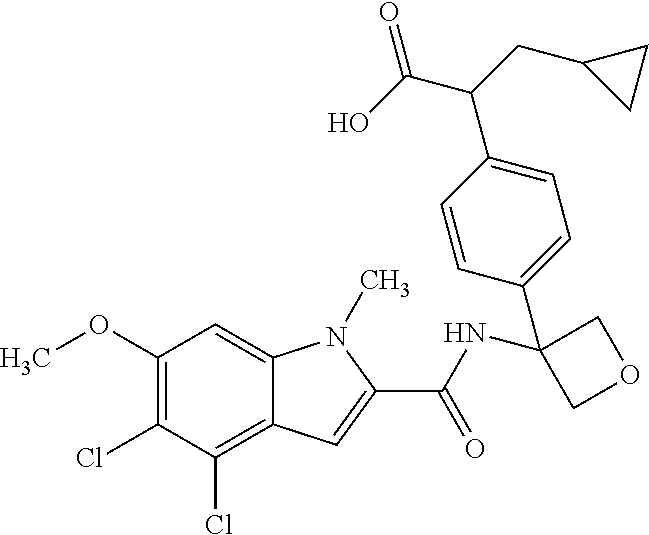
C1(OC)=C(Cl)C(Cl)=C2C(=C1)N(C)C(C(NC1(C3=CC=C(C(C(O)=O)CC4CC4)C=C3)COC1)=O)=C2
